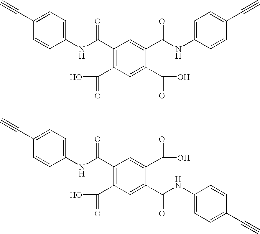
C1(NC(C2=C(C(O)=O)C=C(C(O)=O)C(C(NC3=CC=C(C#C)C=C3)=O)=C2)=O)=CC=C(C#C)C=C1.C1(NC(C2=C(C(O)=O)C=C(C(NC3=CC=C(C#C)C=C3)=O)C(C(O)=O)=C2)=O)=CC=C(C#C)C=C1
